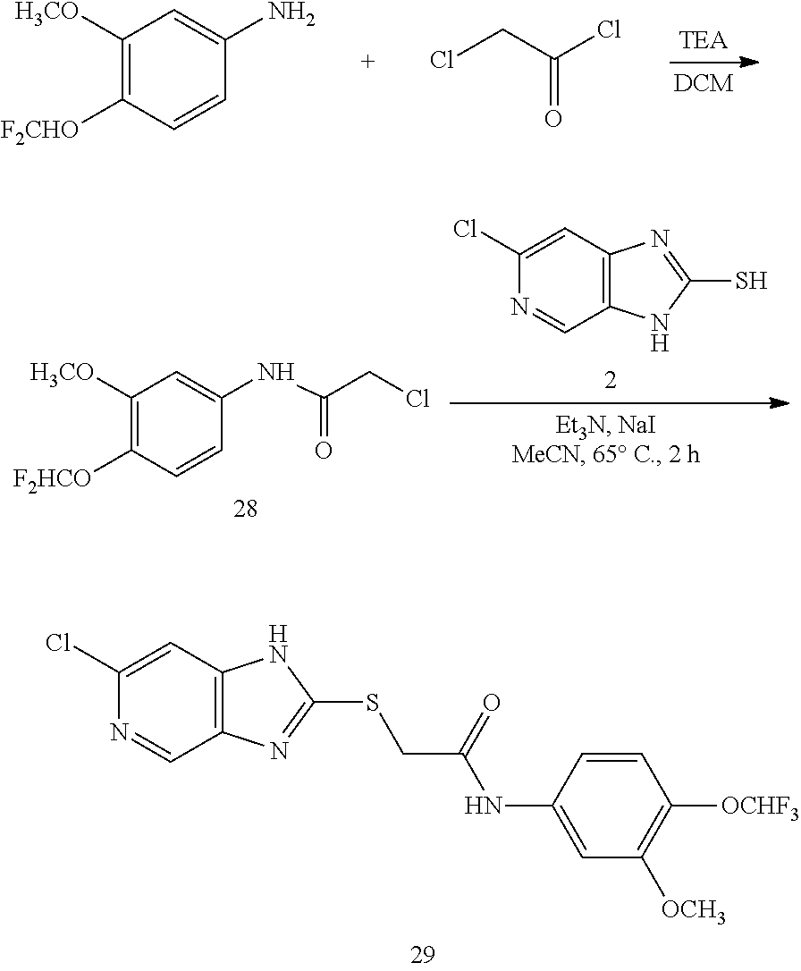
C1([H3CO])=C([F2CHO])C=CC(N)=C1.ClCC(Cl)=O.C12=C(C=C(Cl)N=C1)N=C(S)N2.C1([H3CO])=C([F2HCO])C=CC(NC(CCl)=O)=C1.C12=C(C=C(Cl)N=C1)NC(SCC(NC1=CC([OCH3])=C([OCHF3])C=C1)=O)=N2
